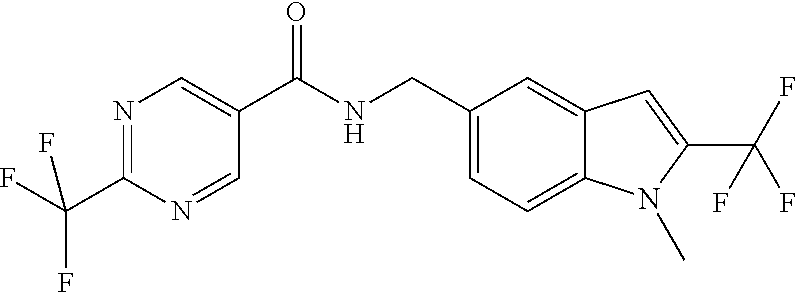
C1(CNC(C2=CN=C(C(F)(F)F)N=C2)=O)=CC=C2C(=C1)C=C(C(F)(F)F)N2C
